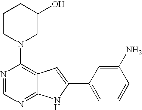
N1=CN=C2C(=C1N1CC(O)CCC1)C=C(C1=CC=CC(N)=C1)N2
